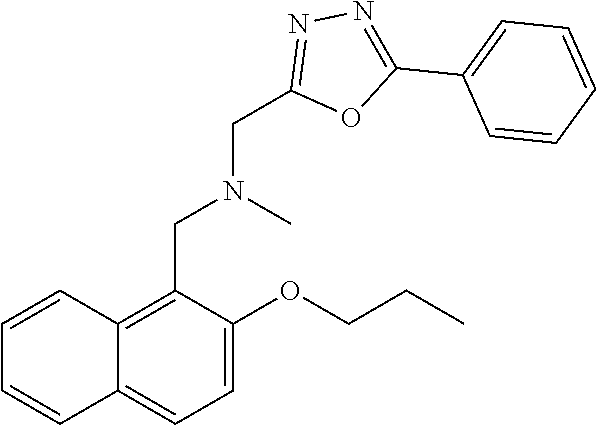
C1(CN(CC2=C3C(=CC=C2OCCC)C=CC=C3)C)=NN=C(C2=CC=CC=C2)O1
